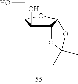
C12C(O)C(CO)OC1OC(C)(C)O2
